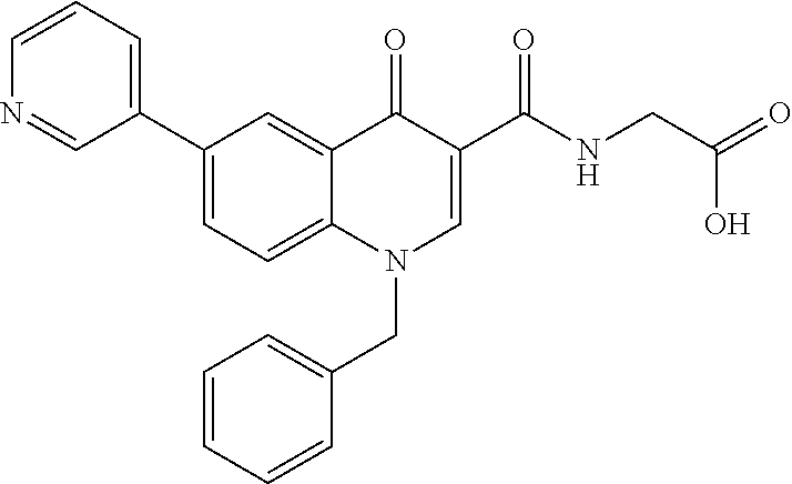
C1=C(C2=CC=CN=C2)C=C2C(=C1)N(CC1=CC=CC=C1)C=C(C(NCC(O)=O)=O)C2=O
